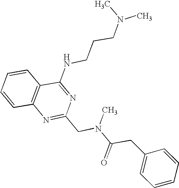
C1=CC2=C(C=C1)C(NCCCN(C)C)=NC(CN(C(CC1=CC=CC=C1)=O)C)=N2
